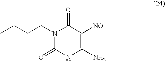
N1(CCCC)C(=O)NC(N)=C([NO])C1=O
